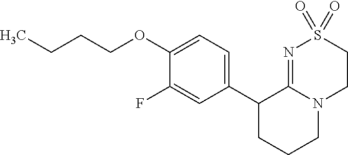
C1(OCCCC)=CC=C(C2CCCN3C2=NS(=O)(=O)CC3)C=C1F
